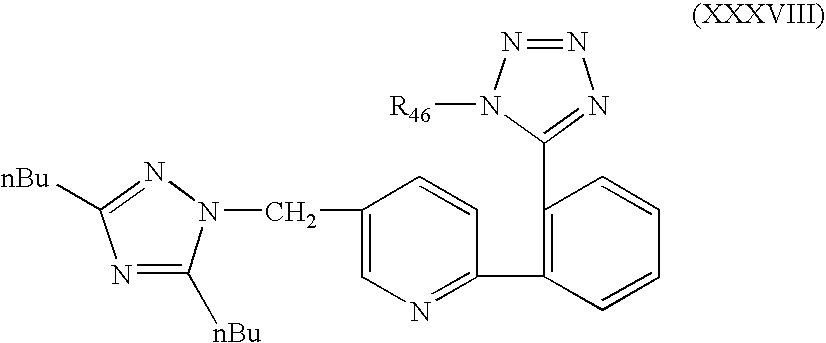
N1=C([nBu])N(CC2=CN=C(C3=C(C4=NN=NN4[R46])C=CC=C3)C=C2)N=C1[nBu]
